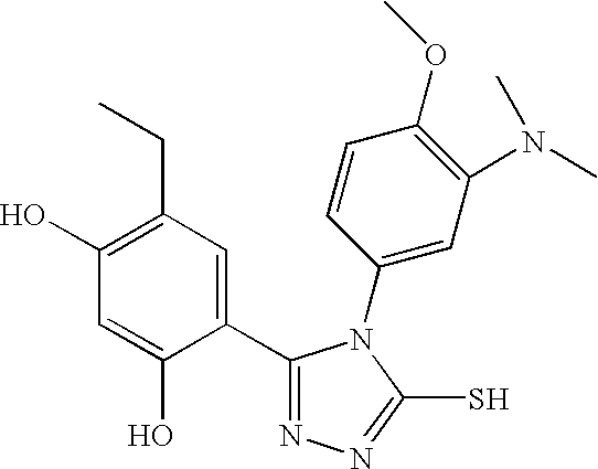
C1=C(O)C(C2=NN=C(S)N2C2=CC(N(C)C)=C(OC)C=C2)=CC(CC)=C1O
